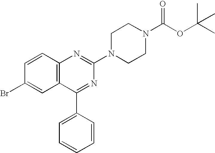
C12=C(C=CC(Br)=C1)N=C(N1CCN(C(OC(C)(C)C)=O)CC1)N=C2C1=CC=CC=C1
